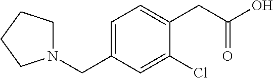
C1=C(CN2CCCC2)C=C(Cl)C(CC(O)=O)=C1
